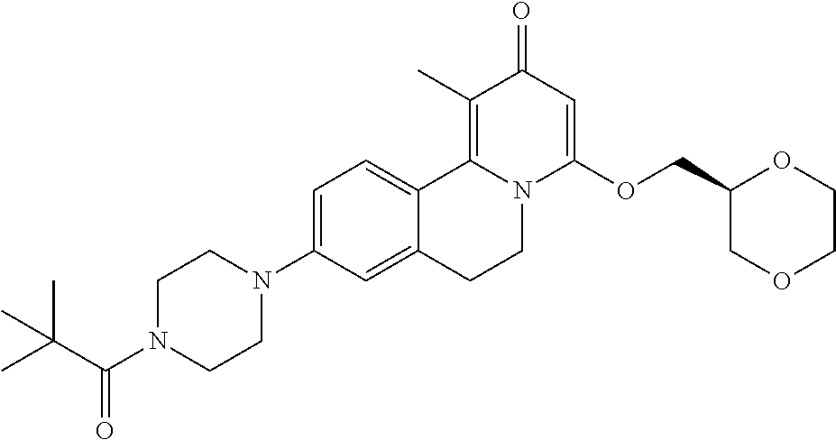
C1=C(N2CCN(C(=O)C(C)(C)C)CC2)C=C2C(=C1)C1=C(C)C(=O)C=C(OCC3COCCO3)N1CC2
